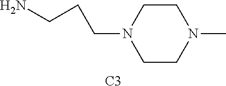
[C3].C(N1CCN(C)CC1)CCN
